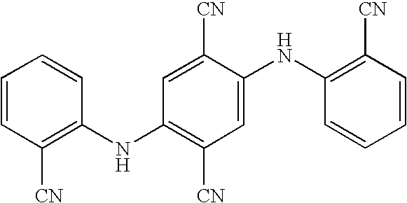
C1=CC=CC(NC2=C([CN])C=C(NC3=C([CN])C=CC=C3)C([CN])=C2)=C1[CN]
